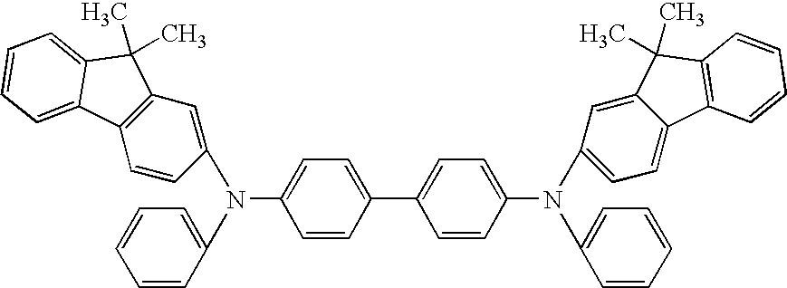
C1=CC(N(C2=CC=CC=C2)C2=CC=C(C3=CC=C(N(C4=CC=C5C(=C4)C(C)(C)C4=C5C=CC=C4)C4=CC=CC=C4)C=C3)C=C2)=CC2=C1C1=CC=CC=C1C2(C)C
